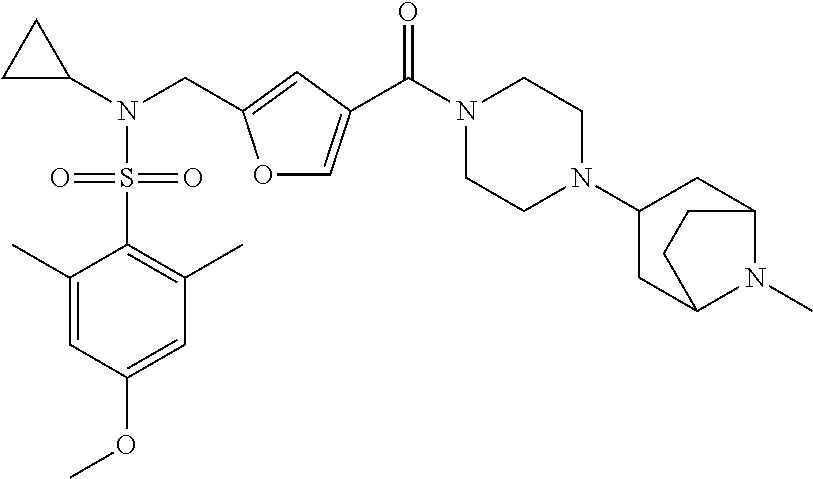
O1C=C(C(N2CCN(C3CC4N(C)C(C3)CC4)CC2)=O)C=C1CN(C1CC1)S(=O)(=O)C1=C(C)C=C(OC)C=C1C
